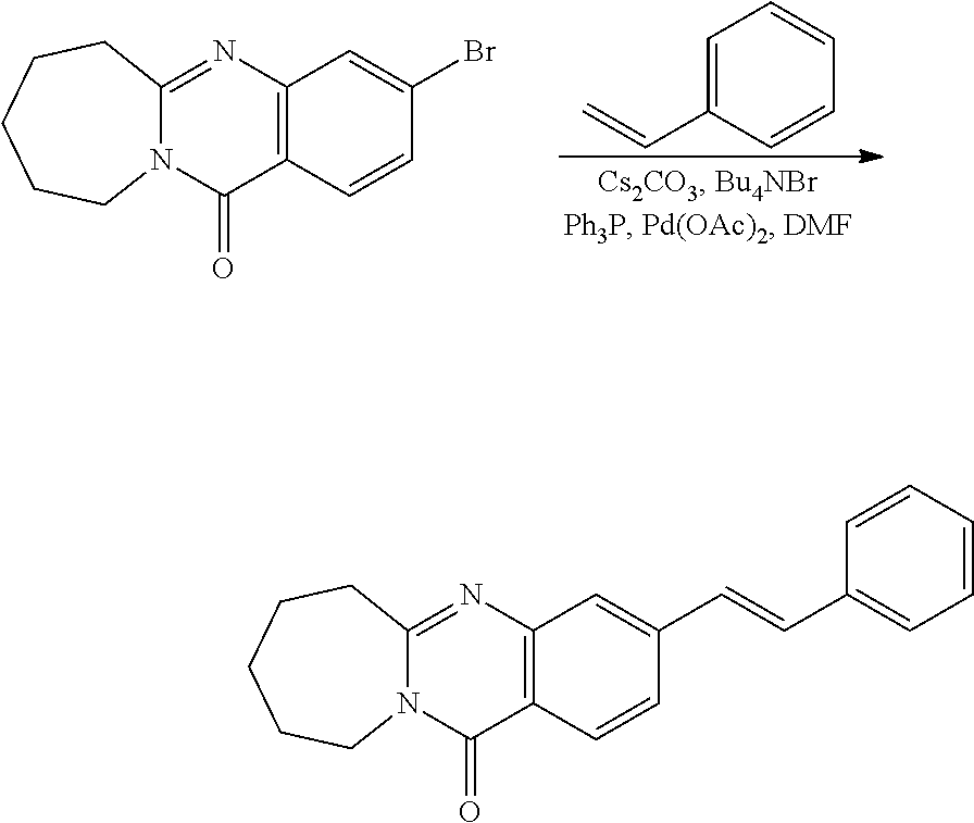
C12=C(N=C3N(C1=O)CCCCC3)C=C(Br)C=C2.C1=C(C=C)C=CC=C1.C12=C(N=C3N(C1=O)CCCCC3)C=C(C=CC1=CC=CC=C1)C=C2
